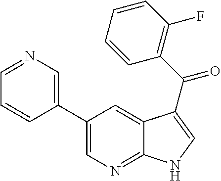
C1(C2=CN=CC=C2)=CN=C2C(=C1)C(C(C1=C(F)C=CC=C1)=O)=CN2
